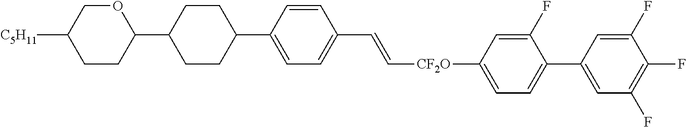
O1CC([C5H11])CCC1C1CCC(C2=CC=C(C=C[CF2O]C3=CC=C(C4=CC(F)=C(F)C(F)=C4)C(F)=C3)C=C2)CC1
